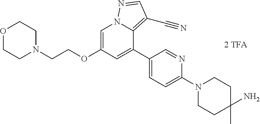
O1CCN(CCOC2=CN3C(=C(C#N)C=N3)C(C3=CC=C(N4CCC(C)(N)CC4)N=C3)=C2)CC1
